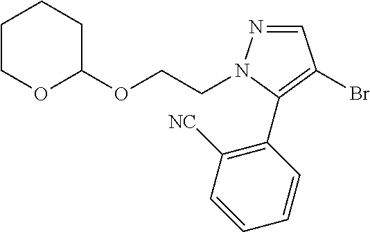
C1COC(OCCN2N=CC(Br)=C2C2=C([NC])C=CC=C2)CC1
